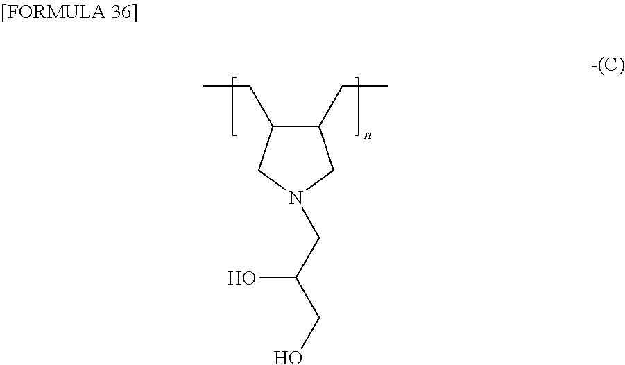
C1(CC)C(CC)CN(CC(CO)O)C1
